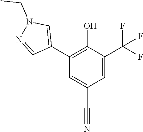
C1=C(C(F)(F)F)C(O)=C(C2=CN(CC)N=C2)C=C1C#N
